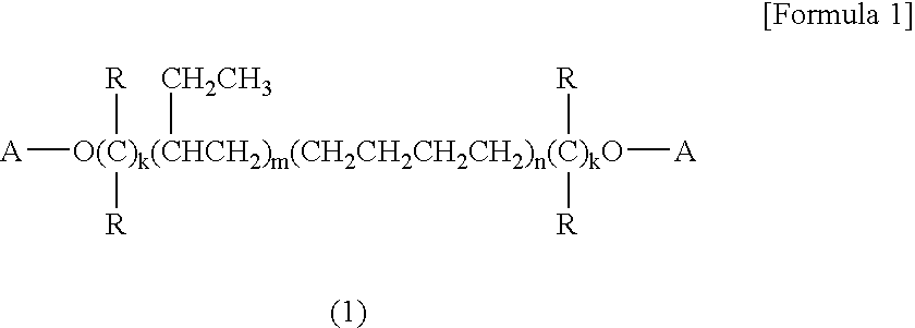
[A][O(C)k(CHCH2)m(CH2CH2CH2CH2)n(C)kO]([A])([R])([R])([R])([R])[CH2CH3]
